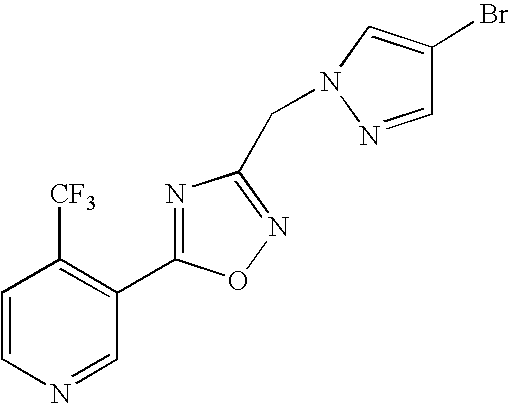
C1=NN(CC2=NOC(C3=C([CF3])C=CN=C3)=N2)C=C1Br
